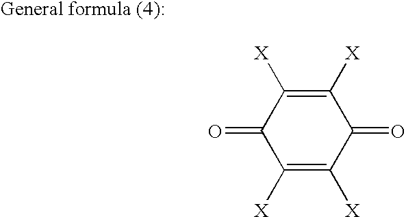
C1([X])=C([X])C(=O)C([X])=C([X])C1=O
